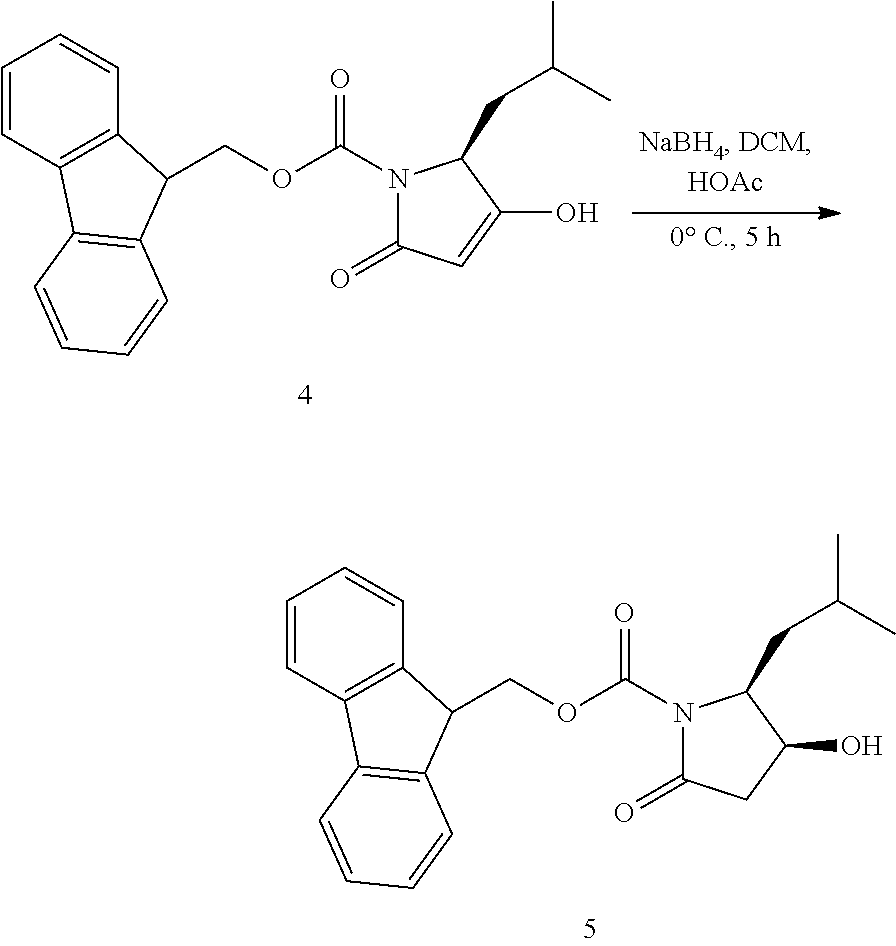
C1=CC2=C(C=C1)C(COC(=O)N1C(=O)CC(O)C1CC(C)C)C1=C2C=CC=C1.C1=CC2=C(C=C1)C(COC(=O)N1C(=O)C=C(O)C1CC(C)C)C1=C2C=CC=C1
